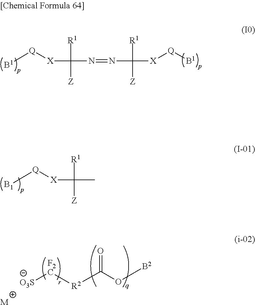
[B1][Q][X]C([R1])([Z])N=NC([R1])([Z])[X][Q][B1].[B1][Q][X]C([R1])([Z])C.[O3S][F2C][R2]C(=O)O[B2].[M]
